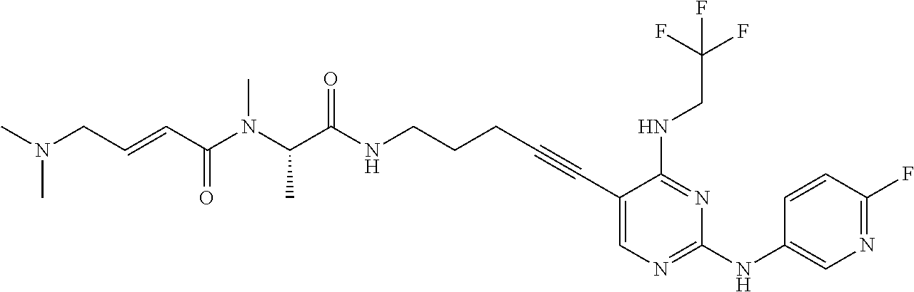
C1(C#CCCCNC(C(N(C(C=CCN(C)C)=O)C)C)=O)=CN=C(NC2=CN=C(F)C=C2)N=C1NCC(F)(F)F
